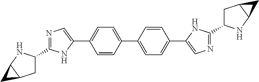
C1=CC(C2=CC=C(C3=CN=C(C4CC5C(N4)C5)N3)C=C2)=CC=C1C1=CN=C(C2CC3C(N2)C3)N1
